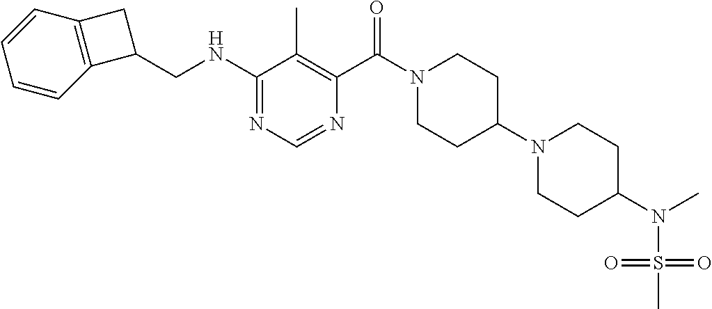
C1(NCC2CC3=C2C=CC=C3)=NC=NC(C(N2CCC(N3CCC(N(S(=O)(=O)C)C)CC3)CC2)=O)=C1C
